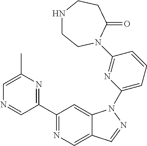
C1(C2=NC(C)=CN=C2)=NC=C2C(=C1)N(C1=CC=CC(N3CCNCCC3=O)=N1)N=C2
